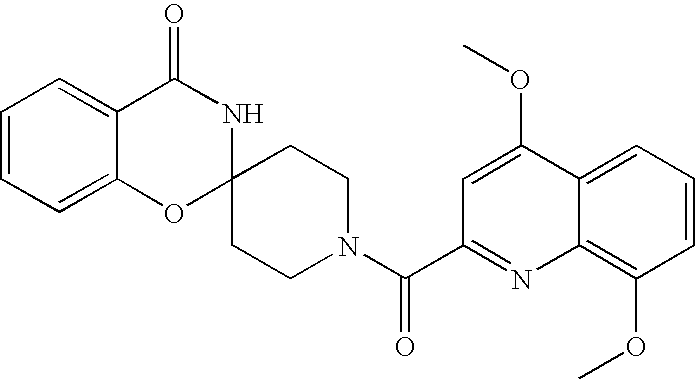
C1=CC=C2C(=C1)C(=O)NC1(O2)CCN(C(=O)C2=NC3=C(OC)C=CC=C3C(OC)=C2)CC1
